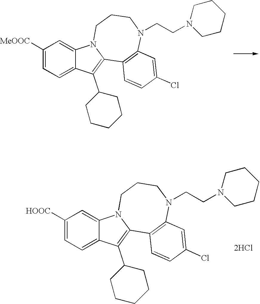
C1([MeOOC])=CC=C2C(=C1)N1C(=C2C2CCCCC2)C2=C(N(CCN3CCCCC3)CCC1)C=C(Cl)C=C2.C1([HOOC])=CC=C2C(=C1)N1C(=C2C2CCCCC2)C2=C(N(CCN3CCCCC3)CCC1)C=C(Cl)C=C2.[2HCl]
